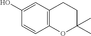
C1(C)(C)CCC2=C(O1)C=CC(O)=C2
